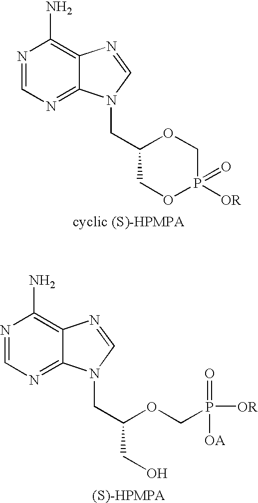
N1=CN=C2C(=C1N)N=CN2CC(CO)OCP([OR])(=O)[OA].N1=CN=C2C(=C1N)N=CN2CC1COP(=O)([OR])CO1
